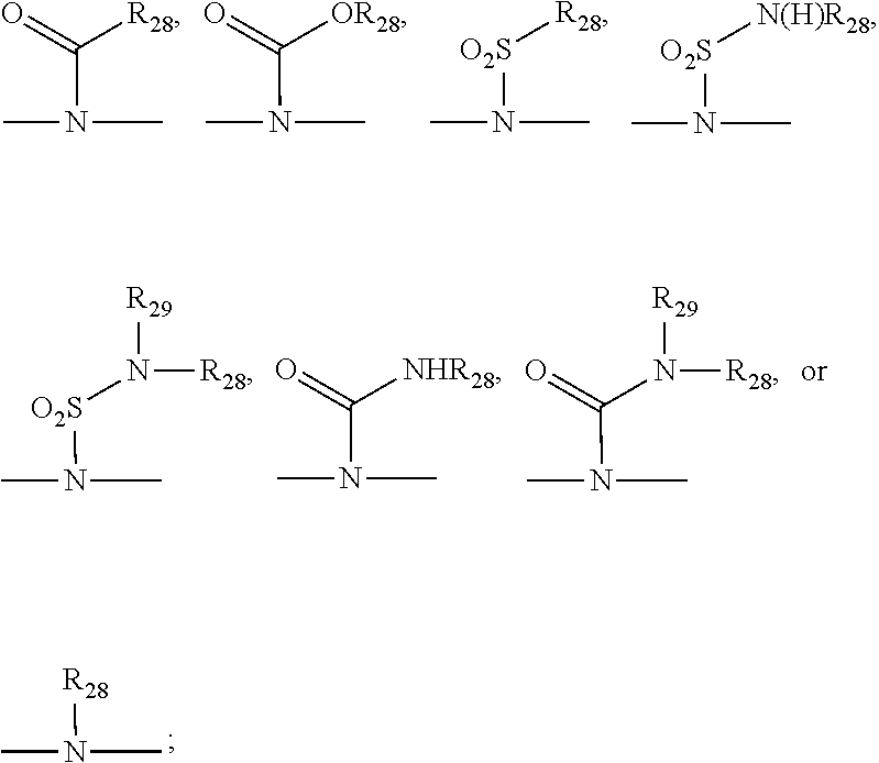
CN(C)C(=O)[R28].CN(C)C(=O)[OR28].CN(C)[O2S][R28].CN(C)[O2S][N(H)R28].CN(C)[O2S]N([R28])[R29].CN(C)C(=O)[NHR28].CN(C)C(N([R28])[R29])=O.CN(C)[R28]
